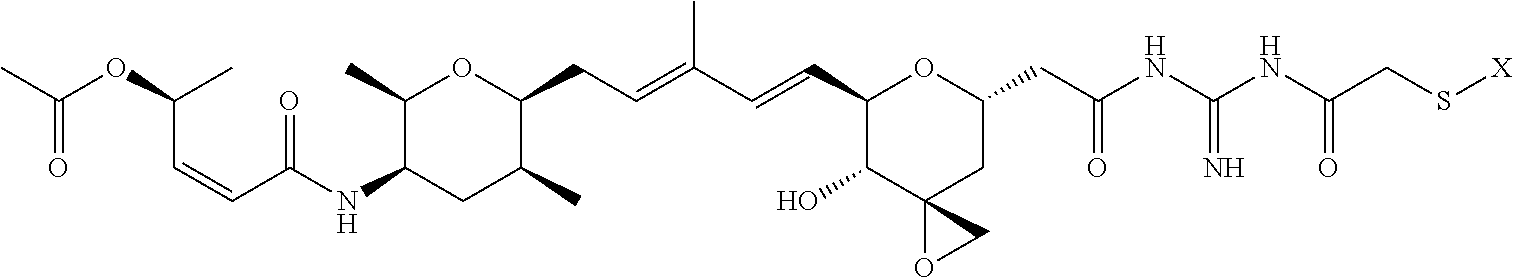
C1(C)C(NC(C=CC(OC(C)=O)C)=O)CC(C)C(CC=C(C=CC2C(O)C3(CC(CC(NC(NC(CS[X])=O)=N)=O)O2)OC3)C)O1
